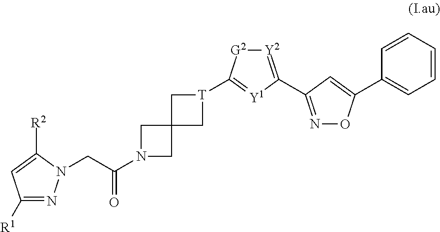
C1([R1])=NN(CC(=O)N2CC3(C2)C[T](C2=[Y1]C(C4=NOC(C5=CC=CC=C5)=C4)=[Y2][G2]2)C3)C([R2])=C1
